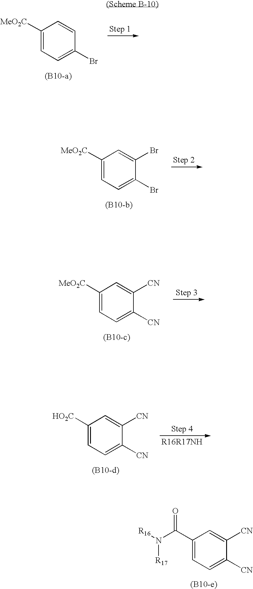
C1([MeO2C])=CC=C(Br)C=C1.C1([MeO2C])=CC=C(Br)C(Br)=C1.C1([MeO2C])=CC=C([CN])C([CN])=C1.C1([HO2C])=CC=C([CN])C([CN])=C1.C1(C(N([R16])[R17])=O)=CC=C([CN])C([CN])=C1
